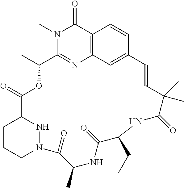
C12=C3C=C(C=C1)C=CC(C)(C)C(=O)NC(C(C)C)C(=O)NC(C)C(=O)N1CCCC(C(=O)OC(C)C(=N3)N(C)C2=O)N1
